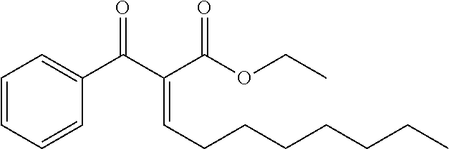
C1=CC=CC(C(C(C(OCC)=O)=CCCCCCCC)=O)=C1
